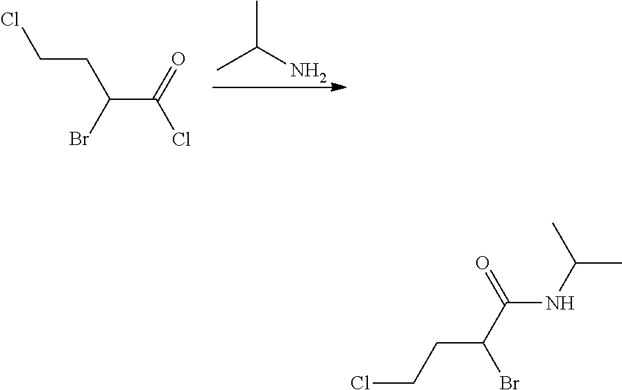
ClCCC(C(Cl)=O)Br.CC(N)C.C(CC(C(NC(C)C)=O)Br)Cl
